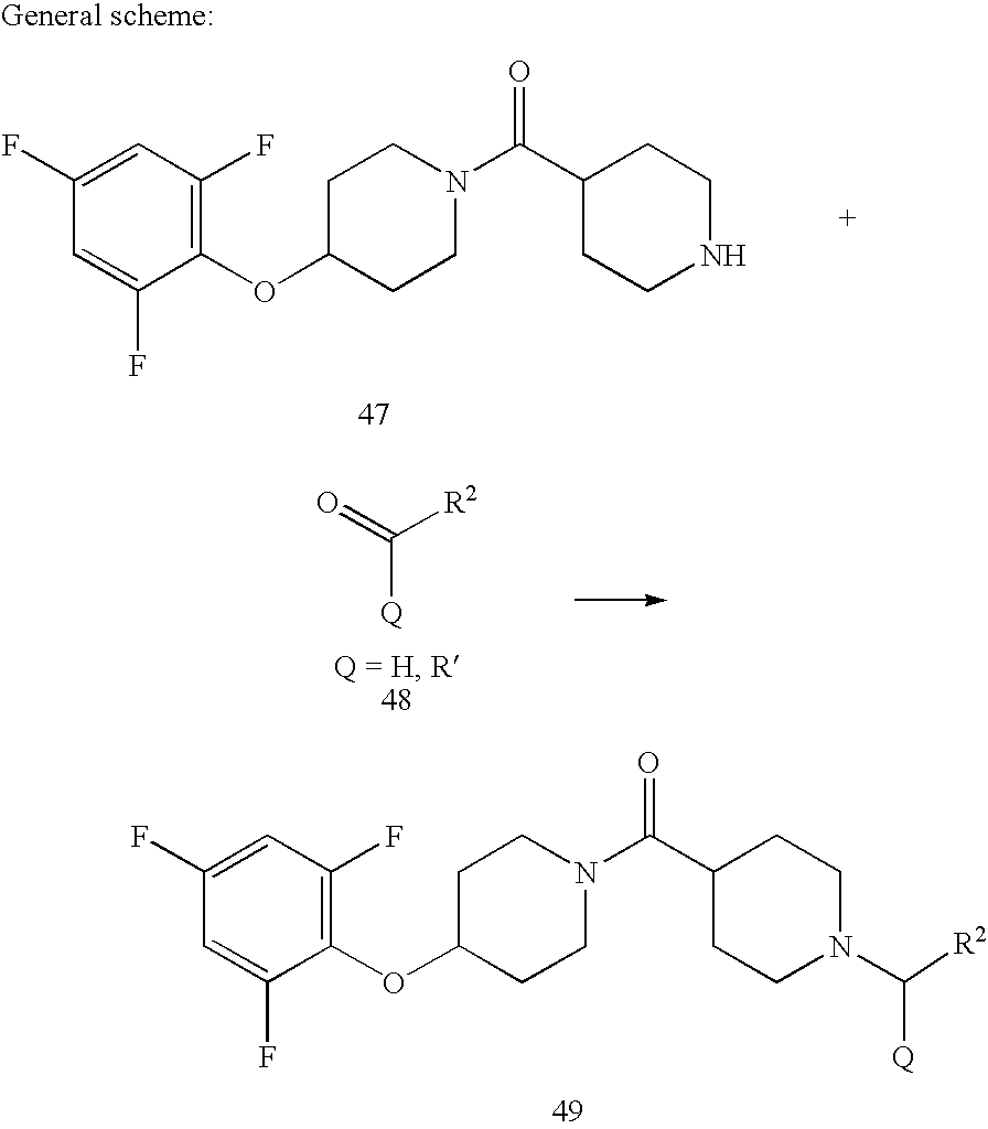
C1=C(F)C=C(F)C(OC2CCN(C(C3CCN(C([Q])[R2])CC3)=O)CC2)=C1F.C1=C(F)C=C(F)C(OC2CCN(C(C3CCNCC3)=O)CC2)=C1F.O=C([R2])[Q]
